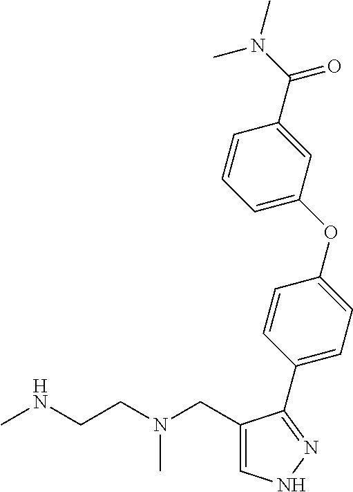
C1=C(CN(CCNC)C)C(C2=CC=C(OC3=CC=CC(C(N(C)C)=O)=C3)C=C2)=NN1
